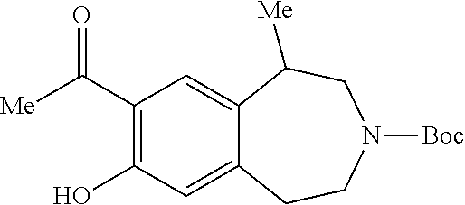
C1(C([Me])=O)=C(O)C=C2C(=C1)C([Me])CN([Boc])CC2
